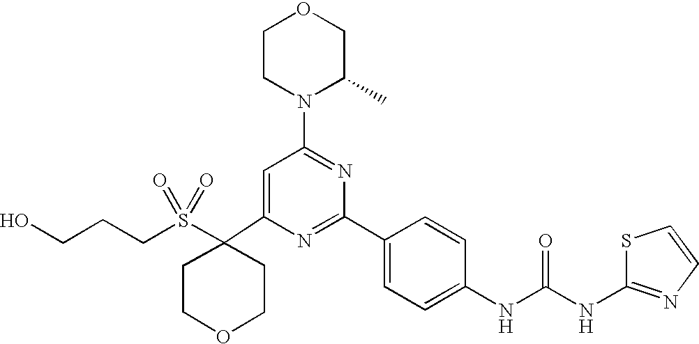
C1(C2(S(CCCO)(=O)=O)CCOCC2)=CC(N2C(C)COCC2)=NC(C2=CC=C(NC(=O)NC3=NC=CS3)C=C2)=N1
